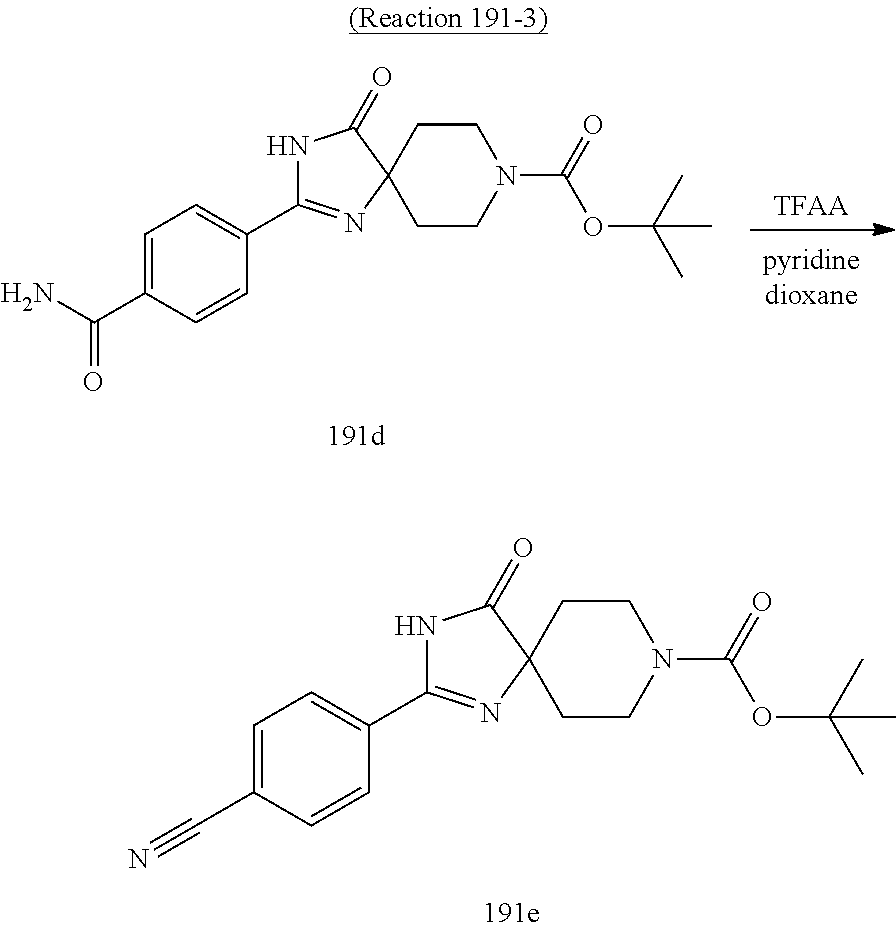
C1(C2=NC3(C(=O)N2)CCN(C(=O)OC(C)(C)C)CC3)=CC=C(C#N)C=C1.[TFAA].C1(C2=NC3(C(=O)N2)CCN(C(=O)OC(C)(C)C)CC3)=CC=C(C(N)=O)C=C1
